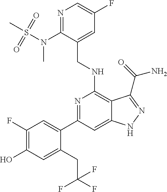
C1(C2=CC(F)=C(O)C=C2CC(F)(F)F)=NC(NCC2=CC(F)=CN=C2N(C)S(C)(=O)=O)=C2C(=C1)NN=C2C(N)=O
